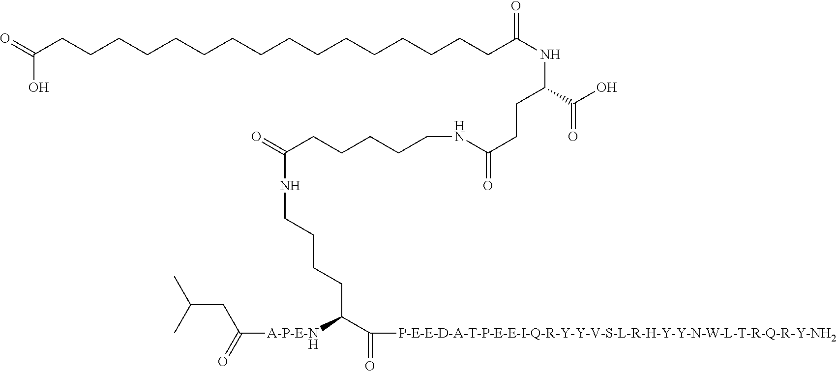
O=C(CCCCCCCCCCCCCCCCC(NC(C(O)=O)CCC(=O)NCCCCCC(=O)NCCCCC(C(=O)[P-E-E-D-A-T-P-E-E-I-Q-R-Y-Y-V-S-L-R-H-Y-Y-N-W-L-T-R-Q-R-Y-NH2])[A-P-E-NH]C(=O)CC(C)C)=O)O
